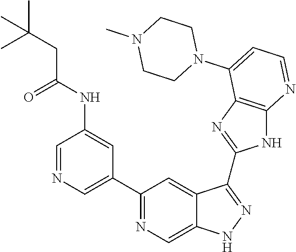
C1=NC=C(C2=NC=C3C(=C2)C(C2=NC4=C(N2)N=CC=C4N2CCN(C)CC2)=NN3)C=C1NC(=O)CC(C)(C)C
